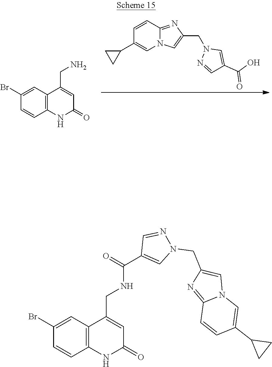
C12=C(C=C(Br)C=C1)C(CN)=CC(=O)N2.C1=CC2=NC(CN3N=CC(C(=O)O)=C3)=CN2C=C1C1CC1.C12=C(C=C(Br)C=C1)C(CNC(=O)C1=CN(CC3=CN4C(=N3)C=CC(C3CC3)=C4)N=C1)=CC(=O)N2
